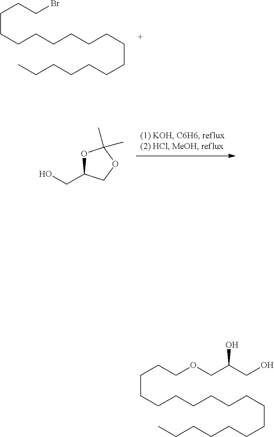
C(CCCCCCCCCCCCC)CCCCOCC(CO)O.C(CCCCCCCCCCCCC)CCCCBr.O1C(CO)COC1(C)C
